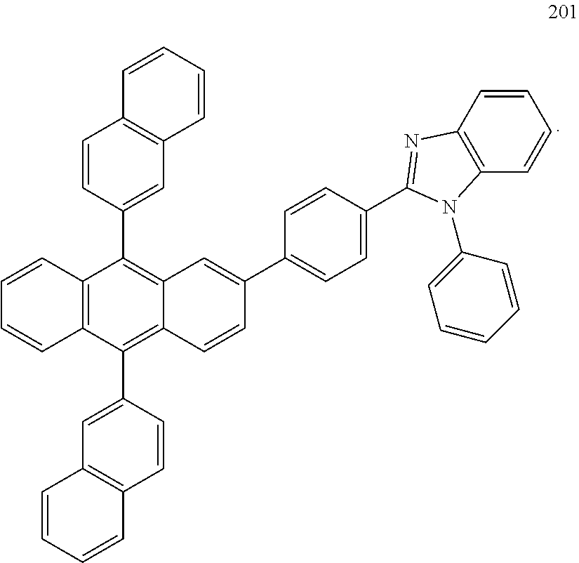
C1=CC2=C(C=C1)C(C1=CC3=C(C=C1)C=CC=C3)=C1C(=C2C2=CC3=C(C=C2)C=CC=C3)C=C(C2=CC=C(C3=NC4=C(C=CC=C4)N3C3=CC=CC=C3)C=C2)C=C1
